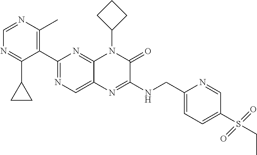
C1(C2=NC=C3C(=N2)N(C2CCC2)C(=O)C(NCC2=CC=C(S(CC)(=O)=O)C=N2)=N3)=C(C)N=CN=C1C1CC1
